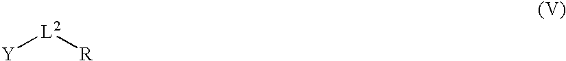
[Y][L2][R]
